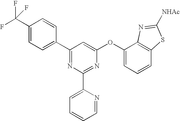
C1(C(F)(F)F)=CC=C(C2=NC(C3=CC=CC=N3)=NC(OC3=CC=CC4=C3N=C([NHAc])S4)=C2)C=C1
